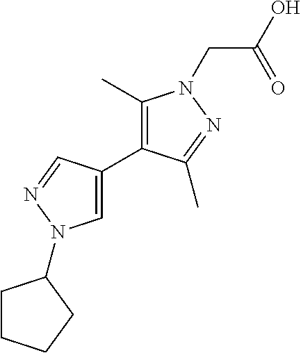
C1CCCC1N1C=C(C2=C(C)N(CC(=O)O)N=C2C)C=N1
